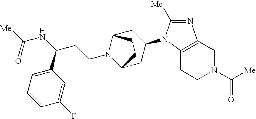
C1CN(C([Me])=O)CC2=C1N(C1CC3N(CCC(NC([Me])=O)C4=CC=CC(F)=C4)C(C1)CC3)C([Me])=N2
